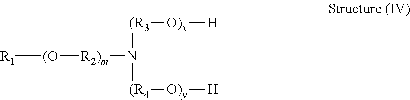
[R1][(O][R2)m]N([(R3][O)x][H])[(R4][O)y][H]
